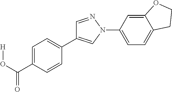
C1=C(C(O[H])=O)C=CC(C2=CN(C3=CC=C4C(=C3)OCC4)N=C2)=C1
